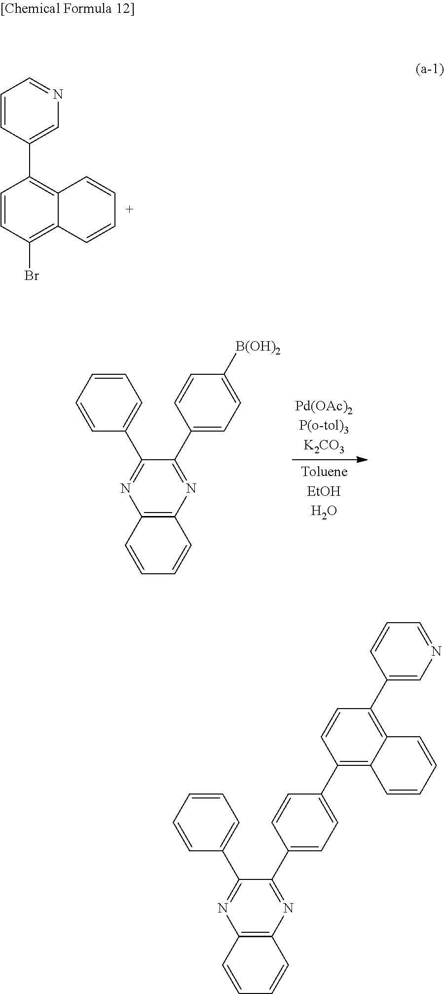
C1=CC(C2=C3C(=C(Br)C=C2)C=CC=C3)=CN=C1.C1=CC=CC(C2=NC3=C(N=C2C2=CC=C([B(OH)2])C=C2)C=CC=C3)=C1.C1=CC=CC(C2=NC3=C(N=C2C2=CC=C(C4=C5C(=C(C6=CN=CC=C6)C=C4)C=CC=C5)C=C2)C=CC=C3)=C1
